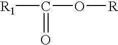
C([R1])(O[R])=O
